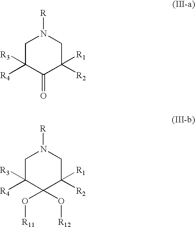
C1C([R4])([R3])C(=O)C([R2])([R1])CN1[R].C1C([R4])([R3])C(O[R11])(O[R12])C([R2])([R1])CN1[R]
